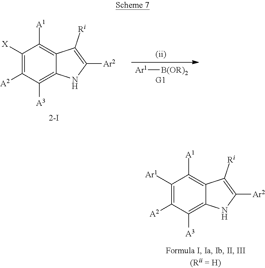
C1([Ar1])=C([A2])C([A3])=C2C(=C1[A1])C([Ri])=C([Ar2])N2.C1([X])=C([A2])C([A3])=C2C(=C1[A1])C([Ri])=C([Ar2])N2.[Ar1][B(OR)2]
